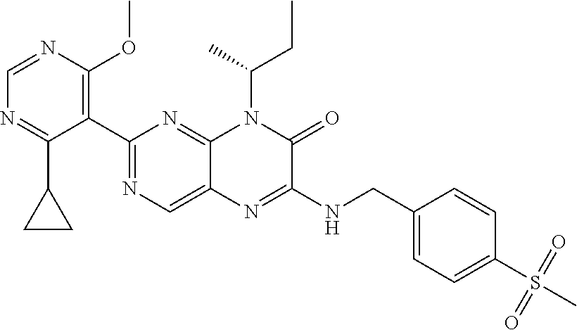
C1=NC(OC)=C(C2=NC=C3C(=N2)N(C(CC)C)C(=O)C(NCC2=CC=C(S(=O)(=O)C)C=C2)=N3)C(C2CC2)=N1
